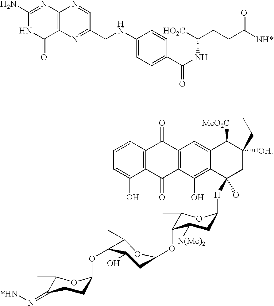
C1(N)=NC2=C(C(=O)N1)N=C(CNC1=CC=C(C(NC(CCC([NH*])=O)[HO2C])=O)C=C1)C=N2.C12=C(C=CC=C1O)C(=O)C1=C(C2=O)C(O)=C2C(=C1)C([MeO2C])C([OH])(CC)CC2(O)[H]C1CC([N(Me)2])C(OC2CC(O)C(OC3CCC(=N[*HN])C(C)O3)C(C)O2)C(C)O1
